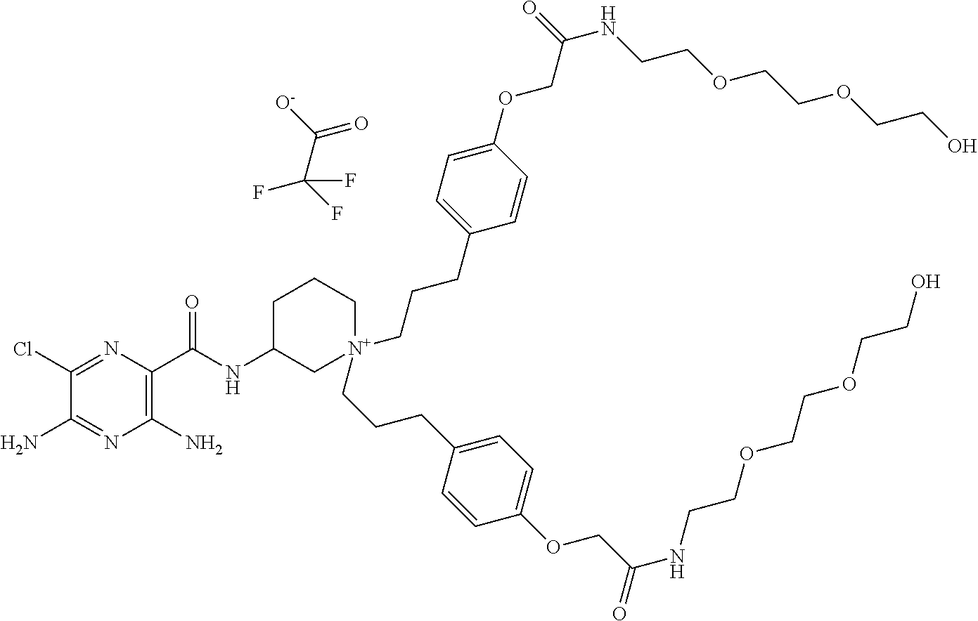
C1C(NC(C2=C(N)N=C(N)C(Cl)=N2)=O)C[N+](CCCC2=CC=C(OCC(NCCOCCOCCO)=O)C=C2)(CCCC2=CC=C(OCC(NCCOCCOCCO)=O)C=C2)CC1.[O-]C(C(F)(F)F)=O
